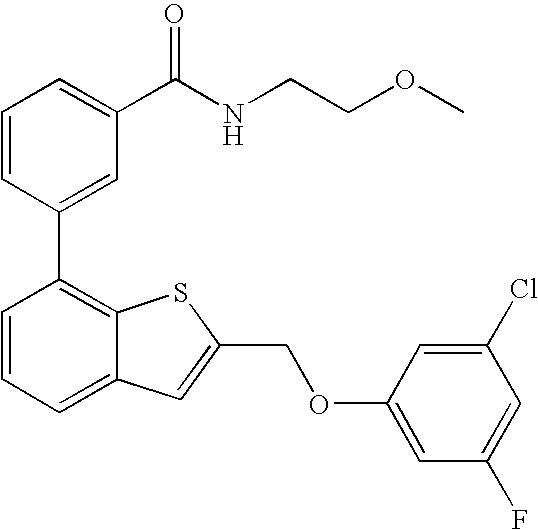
C1=CC(C2=C3C(=CC=C2)C=C(COC2=CC(F)=CC(Cl)=C2)S3)=CC(C(NCCOC)=O)=C1
